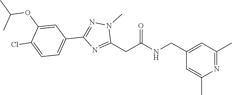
N1=C(C)C=C(CNC(CC2=NC(C3=CC=C(Cl)C(OC(C)C)=C3)=NN2C)=O)C=C1C
